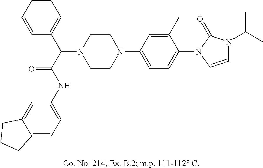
N1(C(C(NC2=CC=C3C(=C2)CCC3)=O)C2=CC=CC=C2)CCN(C2=CC=C(N3C=CN(C(C)C)C3=O)C(C)=C2)CC1
